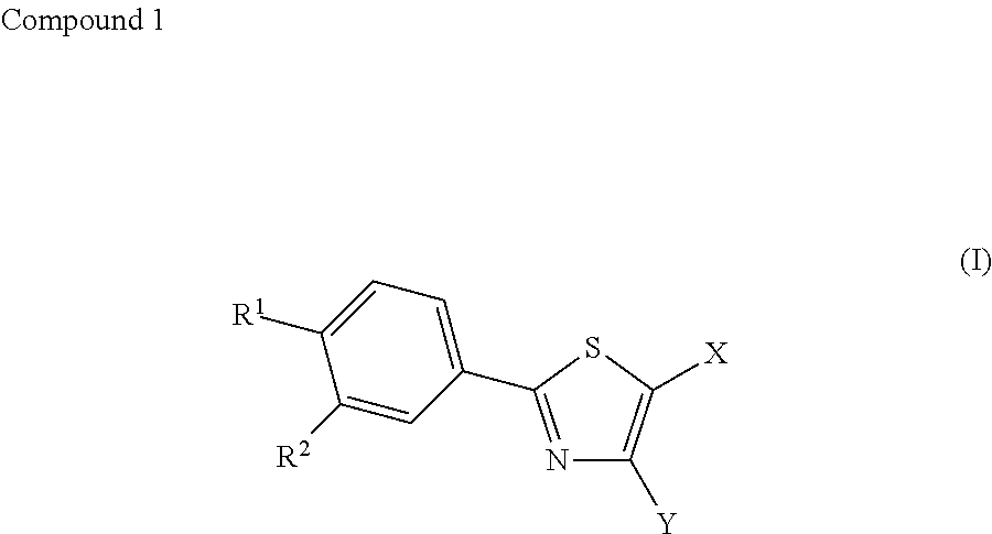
N1=C(C2=CC=C([R1])C([R2])=C2)SC([X])=C1[Y]
